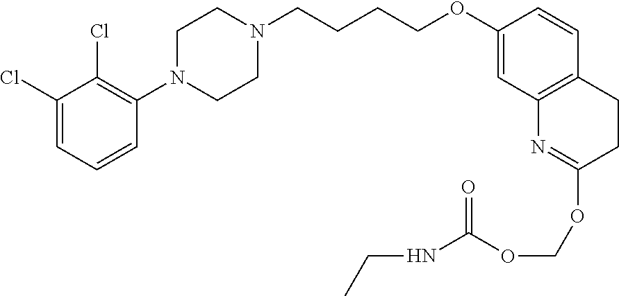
C1(Cl)=CC=CC(N2CCN(CCCCOC3=CC4=C(C=C3)CCC(OCOC(NCC)=O)=N4)CC2)=C1Cl
